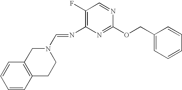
C1(F)=C(N=CN2CC3=C(CC2)C=CC=C3)N=C(OCC2=CC=CC=C2)N=C1
